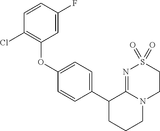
C1(OC2=C(Cl)C=CC(F)=C2)=CC=C(C2CCCN3C2=NS(=O)(=O)CC3)C=C1
